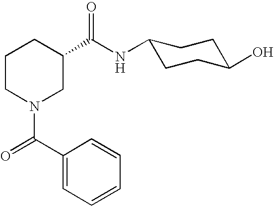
C1=CC(C(=O)N2CC(C(NC3CCC(O)CC3)=O)CCC2)=CC=C1
